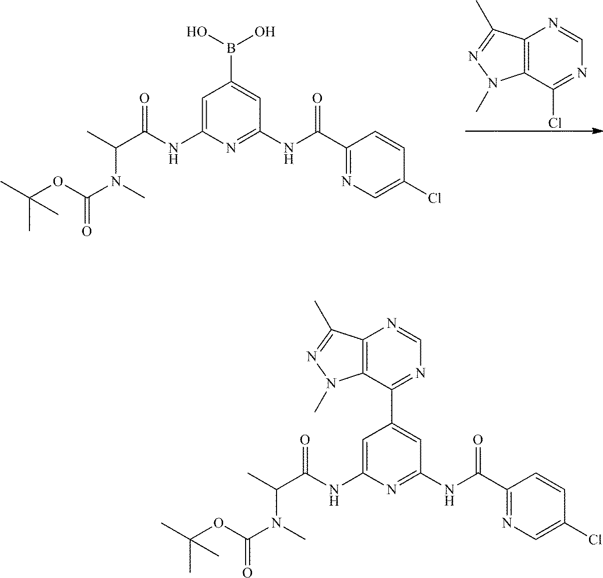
C1=C(NC(C(N(C)C(=O)OC(C)(C)C)C)=O)N=C(NC(=O)C2=NC=C(Cl)C=C2)C=C1C1=NC=NC2=C1N(C)N=C2C.C12=C(C(Cl)=NC=N1)N(C)N=C2C.C1=C(NC(C(N(C)C(=O)OC(C)(C)C)C)=O)N=C(NC(=O)C2=NC=C(Cl)C=C2)C=C1B(O)O
